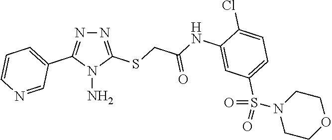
N1=C(SCC(NC2=CC(S(=O)(N3CCOCC3)=O)=CC=C2Cl)=O)N(N)C(C2=CC=CN=C2)=N1
